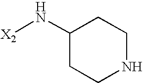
C1(N[X2])CCNCC1
